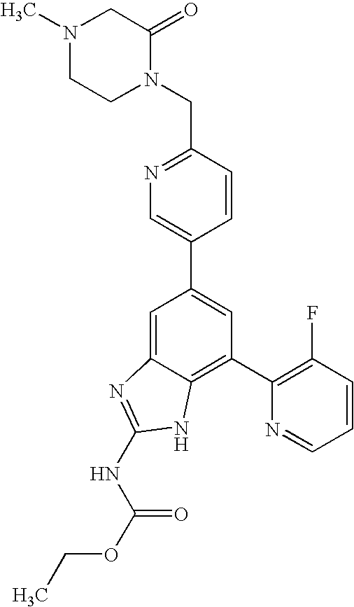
N1(C)CCN(CC2=NC=C(C3=CC(C4=C(F)C=CC=N4)=C4C(=C3)N=C(NC(OCC)=O)N4)C=C2)C(=O)C1
